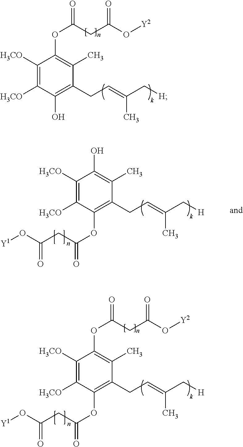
C1([H3CO])=C([H3CO])C(O)=C(CC=C(C[H])C)C(C)=C1OC(CC(O[Y2])=O)=O.C1([H3CO])=C([H3CO])C(OC(CC(O[Y1])=O)=O)=C(CC=C(C[H])C)C(C)=C1OC(CC(O[Y2])=O)=O.C1([H3CO])=C([H3CO])C(OC(CC(O[Y1])=O)=O)=C(CC=C(C[H])C)C(C)=C1O
